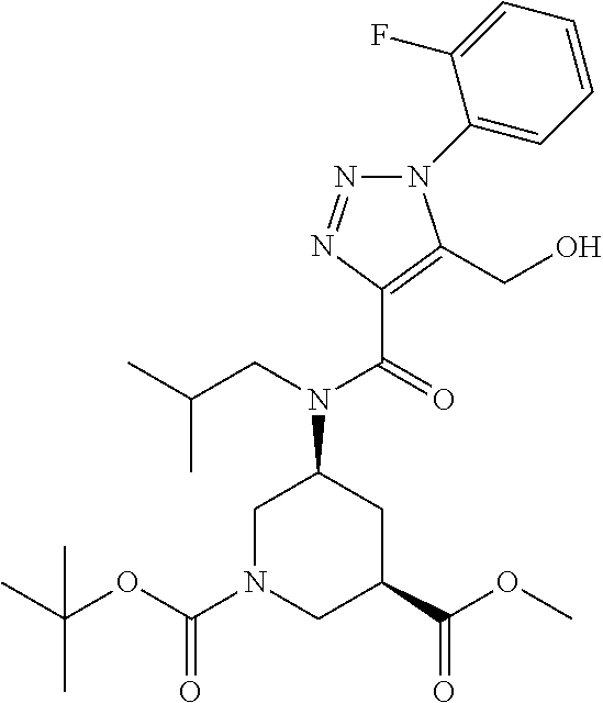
C1N(C(OC(C)(C)C)=O)CC(C(OC)=O)CC1N(CC(C)C)C(=O)C1=C(CO)N(C2=CC=CC=C2F)N=N1
